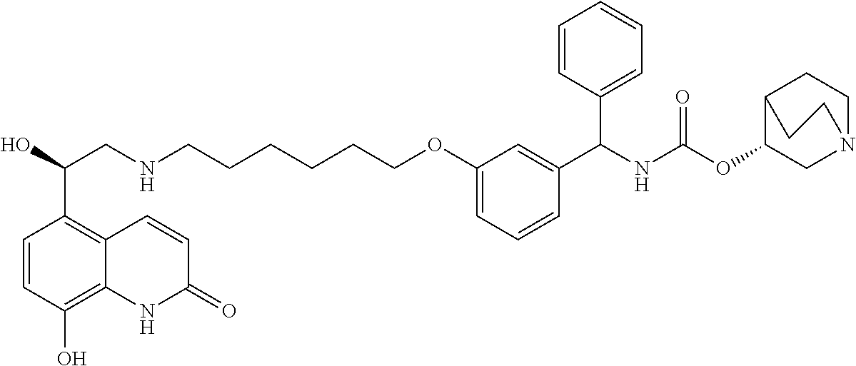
OC(CNCCCCCCOC1=CC=CC(C(NC(OC2CN3CCC2CC3)=O)C2=CC=CC=C2)=C1)C1=C2C(=C(O)C=C1)NC(=O)C=C2
